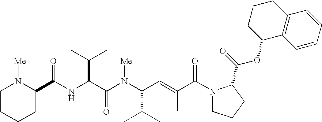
N(C(C(N(C(C(C)C)C=C(C)C(N1CCCC1C(=O)OC1C2=C(CCC1)C=CC=C2)=O)[Me])=O)C(C)C)C(=O)C1N([Me])CCCC1
